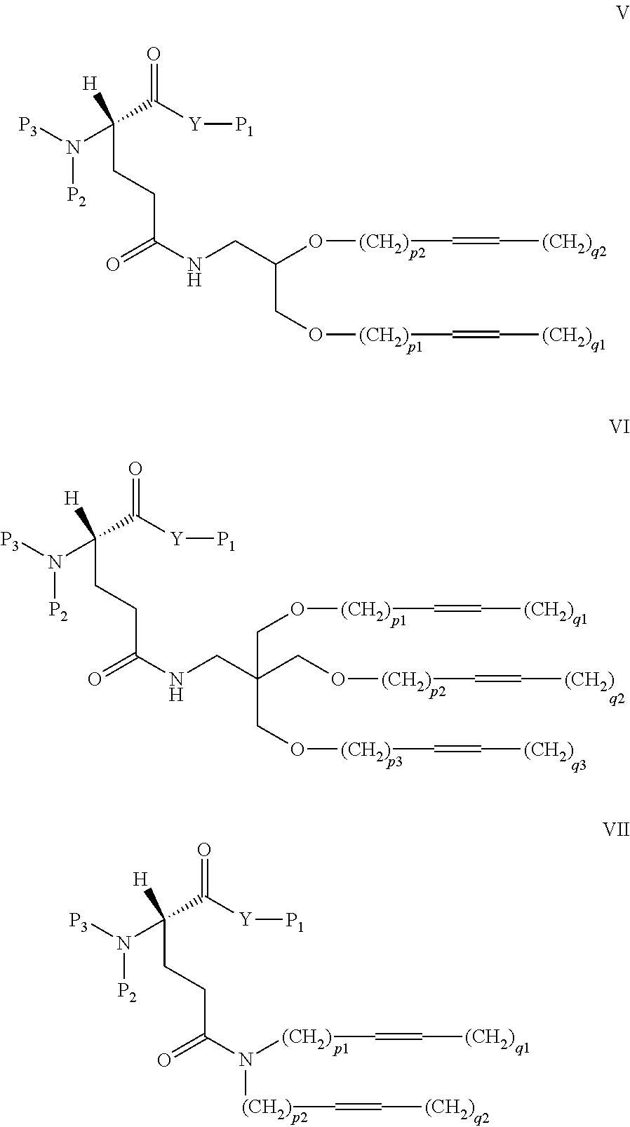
[P3]N([P2])C([H])(C(=O)[Y][P1])CCC(NCC(O[(CH2)]C=C[(CH2)])CO[(CH2)]C=C[(CH2)])=O.[P3]N([P2])C([H])(C(=O)[Y][P1])CCC(N([(CH2)]C=C[(CH2)])[(CH2)]C=C[(CH2)])=O.[P3]N([P2])C([H])(C(=O)[Y][P1])CCC(NCC(CO[(CH2)]C=C[(CH2)])(CO[(CH2)]C=C[(CH2)])CO[(CH2)]C=C[(CH2)])=O
